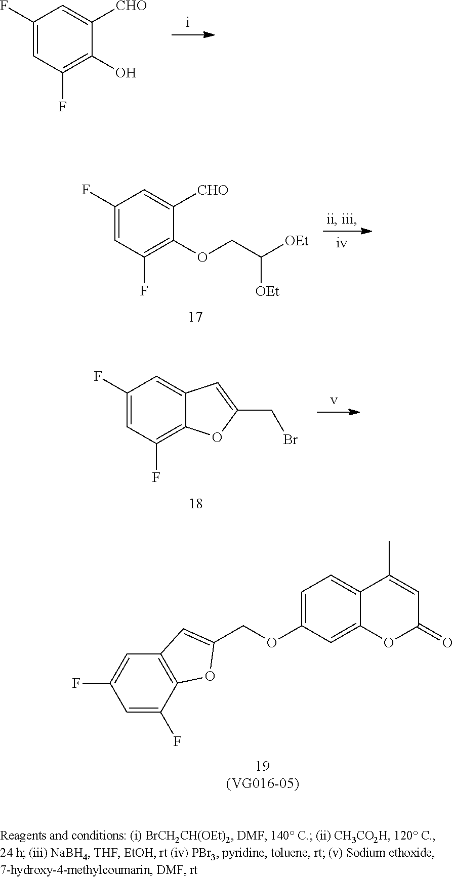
C1(F)=CC(F)=C(O)C([CHO])=C1.C1(F)=CC(F)=C(OCC([OEt])[OEt])C([CHO])=C1.C1(F)=CC(F)=C2C(=C1)C=C(CBr)O2.C1=C(F)C=C(F)C2=C1C=C(COC1=CC=C3C(=C1)OC(=O)C=C3C)O2
